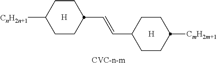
[CVC-n-m].[H].C1CC(C=CC2CCC([CmH2m+1])CC2)CCC1[CnH2n+1].[H]
